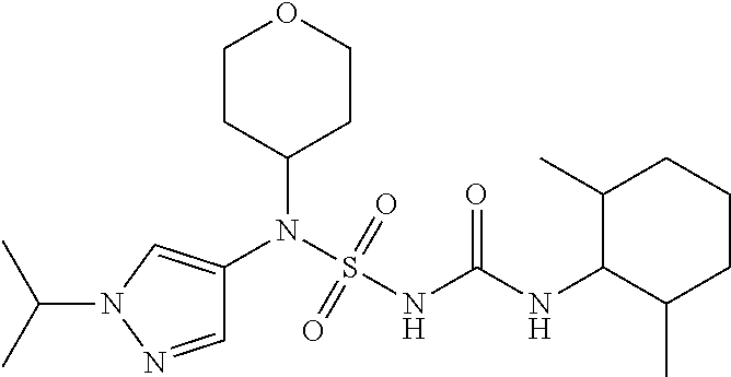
C1(N(S(NC(NC2C(C)CCCC2C)=O)(=O)=O)C2=CN(C(C)C)N=C2)CCOCC1
